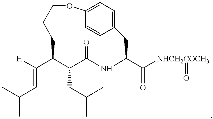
[H]C(C1C(CC(C)C)C(=O)NC(C([NHCH2COCH3]=O)=O)CC2=CC=C(C=C2)OCCC1)=CC(C)C
